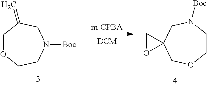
[m-CPBA].[DCM].C1CN([Boc])CC2(CO1)CO2.C1OCCN([Boc])CC1=C
